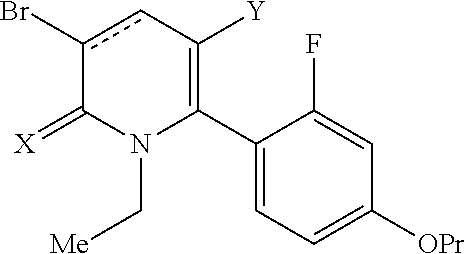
C1(C2=C([Y])cc(Br)C(=[X])N2C[Me])=CC=C([OPr])C=C1F
